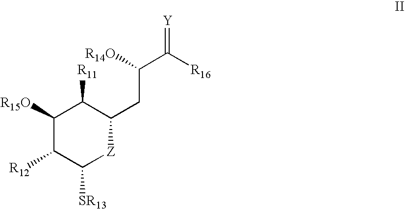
C1([R15O])C([R12])C([SR13])[Z]C(CC(C(=[Y])[R16])[R14O])C1[R11]
